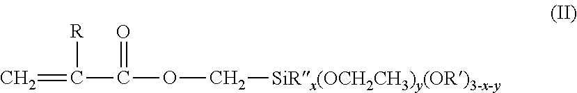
C=C(C(=O)OC[SiRx(OCH2CH3)y(OR)3-x-y])[R]
